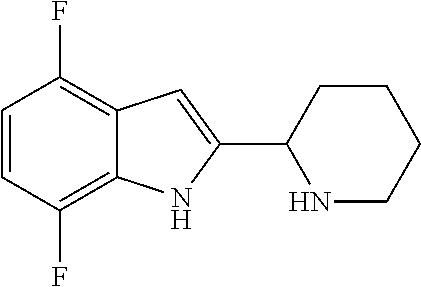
C1=CC(F)=C2C(=C1F)C=C(C1CCCCN1)N2
